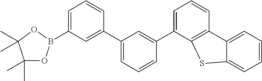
C1(C)(C)OB(C2=CC=CC(C3=CC=CC(C4=CC=CC5=C4SC4=CC=CC=C54)=C3)=C2)OC1(C)C
